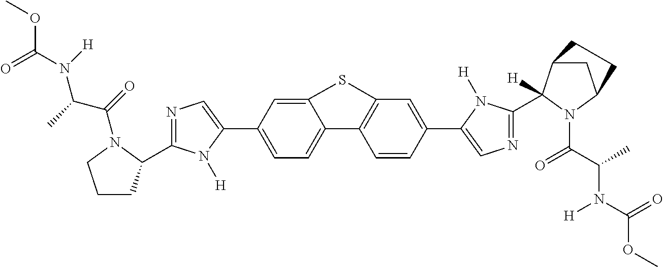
C1C2CCC1N(C(C(C)N(C(OC)=O)[H])=O)C2([H])C1=NC=C(C2=CC3=C(C4=CC=C(C5=CN=C(C6CCCN6C(=O)C(N(C(OC)=O)[H])C)N5[H])C=C4S3)C=C2)N1[H]
